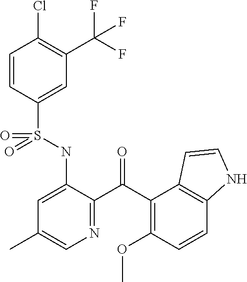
C1=CC(S(NC2=CC(C)=CN=C2C(C2=C(OC)C=CC3=C2C=CN3)=O)(=O)=O)=CC(C(F)(F)F)=C1Cl
